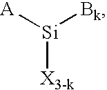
[Si]([X3-k])([A])[Bk]
